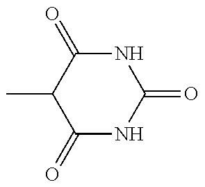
C1(=O)NC(=O)NC(=O)C1C
